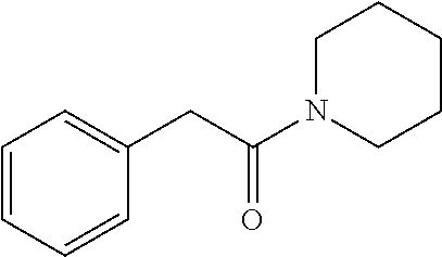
C1=CC=CC(CC(N2CCCCC2)=O)=C1
